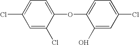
C1=C(Cl)C=C(Cl)C(OC2=CC=C(Cl)C=C2O)=C1
